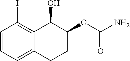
C1=CC=C2C(=C1I)C(O)C(OC(N)=O)CC2
